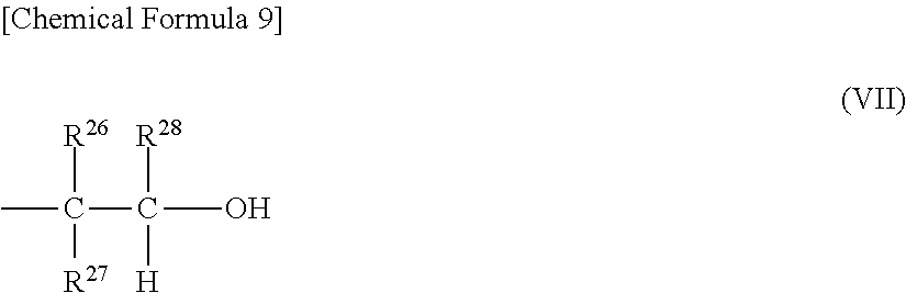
CC(C(O)(C)([R28])[H])([R26])[R27]
